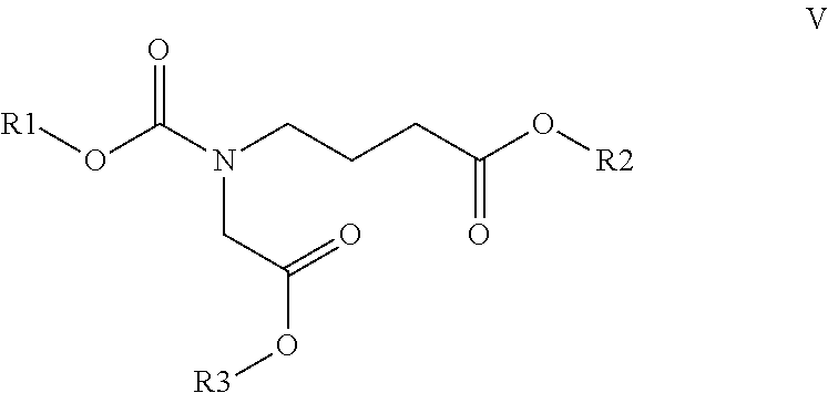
[R1]OC(N(CCCC(O[R2])=O)CC(O[R3])=O)=O
